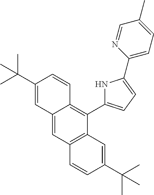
C12=CC3=C(C(C4=CC=C(C5=CC=C(C)C=N5)N4)=C1C=CC(C(C)(C)C)=C2)C=C(C(C)(C)C)C=C3
